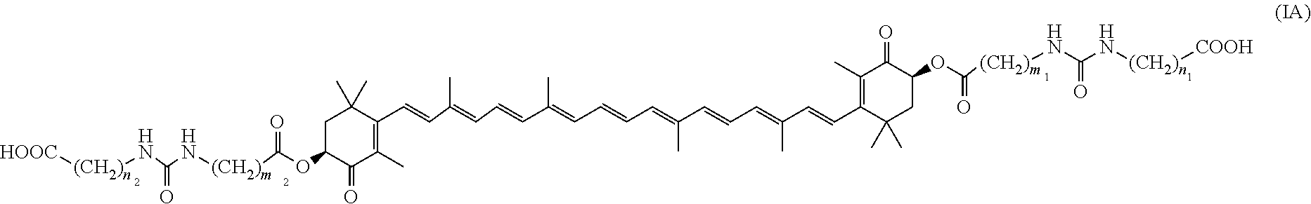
[HOOC][(CH2)n]NC(N[(CH2)m]C(OC1C(=O)C(C)=C(C=CC(=CC=CC(=CC=CC=C(C=CC=C(C=CC2=C(C)C(=O)C(OC([(CH2)m]NC(N[(CH2)n][COOH])=O)=O)CC2(C)C)C)C)C)C)C(C)(C)C1)=O)=O
